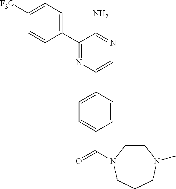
C1([F3C])=CC=C(C2=NC(C3=CC=C(C(=O)N4CCN(C)CCC4)C=C3)=CN=C2N)C=C1
